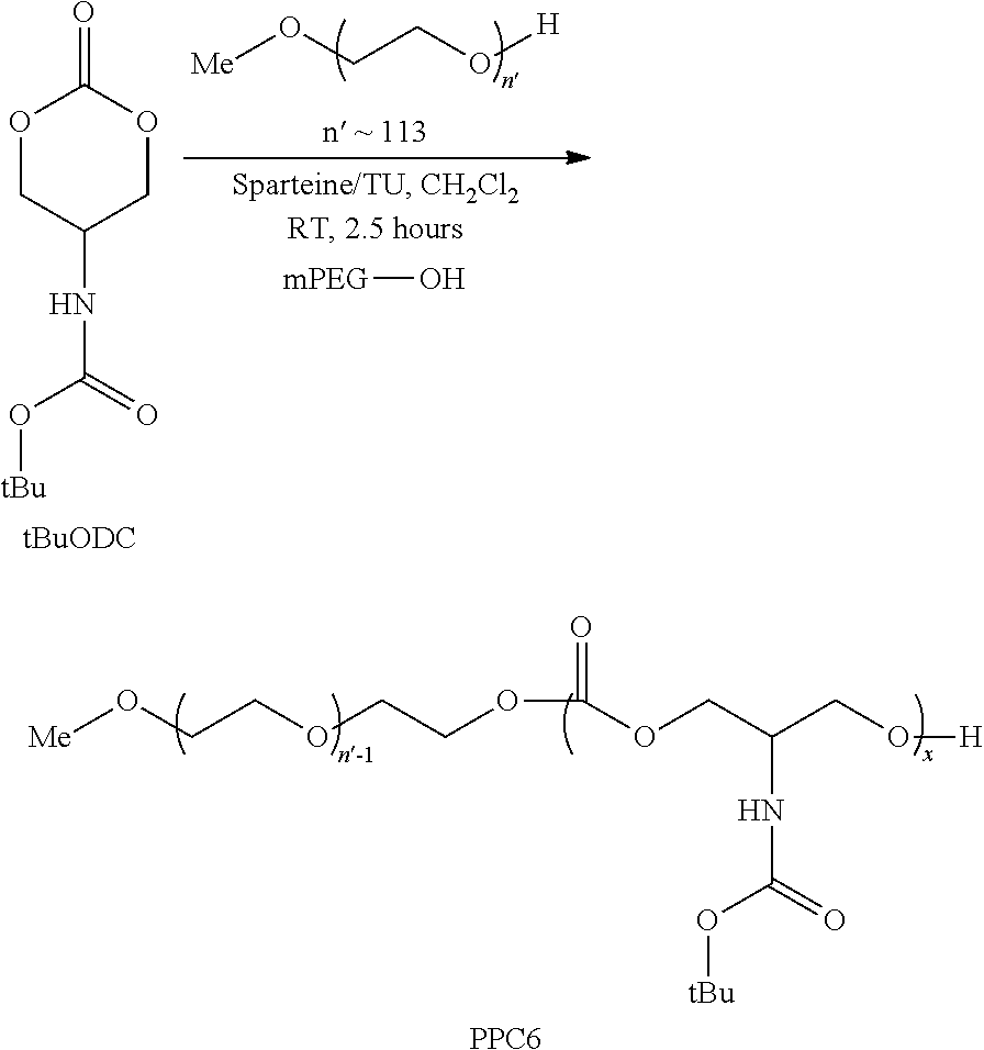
[Me]OCCO[H].O1CC(NC(=O)O[tBu])COC1=O.[mPEG]O.C(=O)(OCC(NC(=O)O[tBu])CO[H])OCCOCCO[Me].[PPC6]
